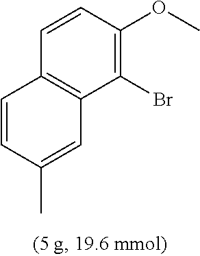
C1(Br)=C(OC)C=CC2=C1C=C(C)C=C2
